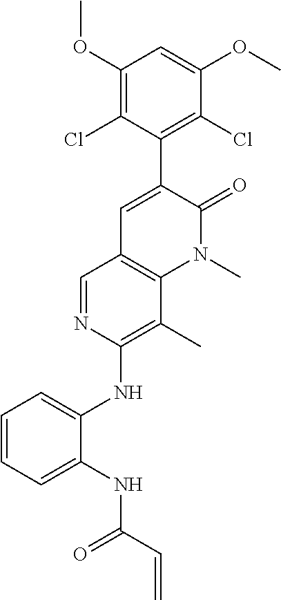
C1(OC)=C(Cl)C(C2=CC3=C(N(C)C2=O)C(C)=C(NC2=CC=CC=C2NC(C=C)=O)N=C3)=C(Cl)C(OC)=C1
